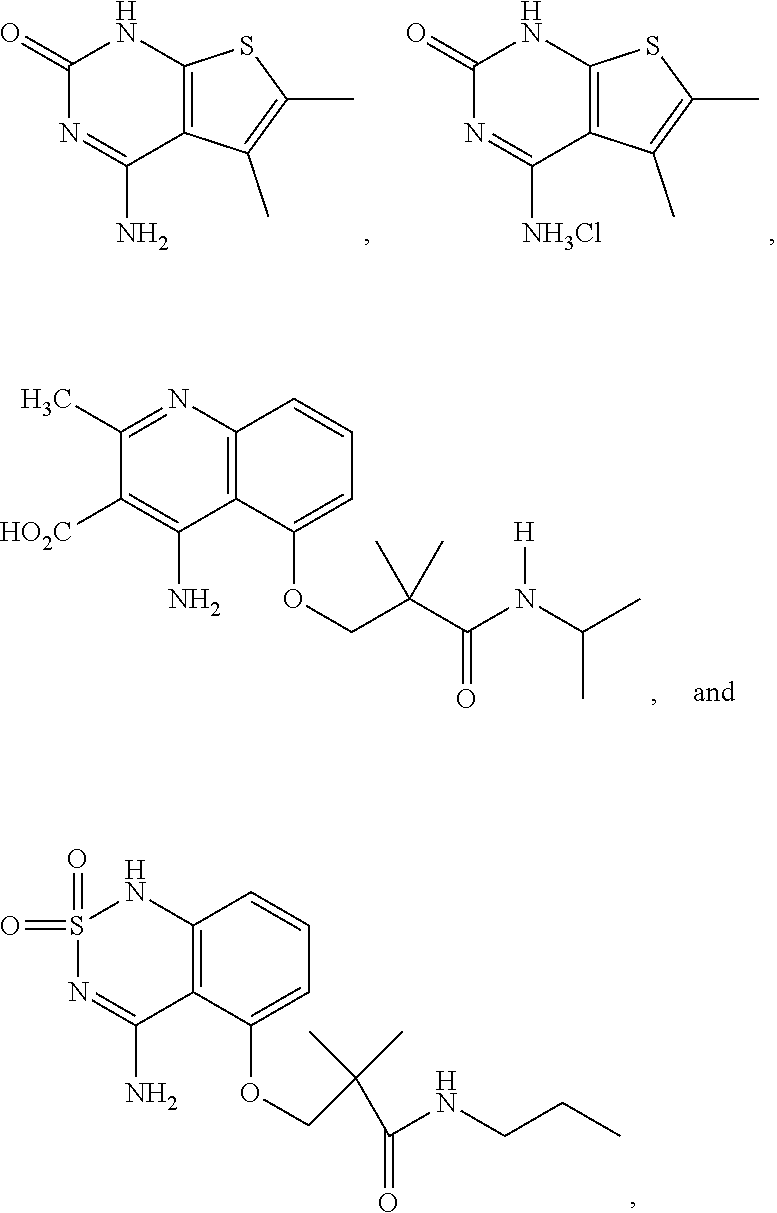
C1(=O)N=C(N)C2=C(N1)SC(C)=C2C.C1(=O)N=C([NH3Cl])C2=C(N1)SC(C)=C2C.C12=C(N=C(C)C([HO2C])=C1N)C=CC=C2OCC(C(N(C(C)C)[H])=O)(C)C.C12=C(C(OCC(C(NCCC)=O)(C)C)=CC=C1)C(N)=NS(=O)(=O)N2
